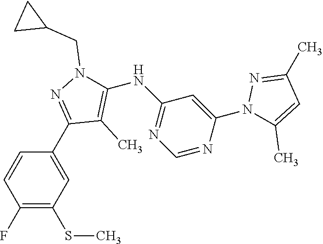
C1(F)=C(SC)C=C(C2=NN(CC3CC3)C(NC3=NC=NC(N4C(C)=CC(C)=N4)=C3)=C2C)C=C1
